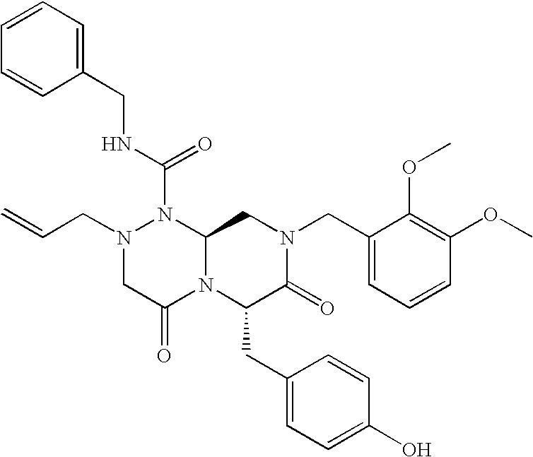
N(C(=O)N1N(CC=C)CC(=O)N2C1CN(CC1=CC=CC(OC)=C1OC)C(=O)C2CC1=CC=C(O)C=C1)CC1=CC=CC=C1
